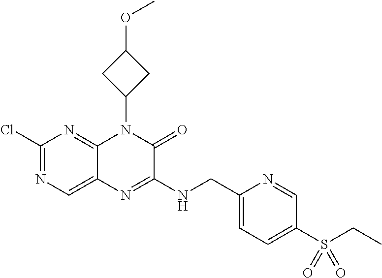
C1(Cl)=NC=C2C(=N1)N(C1CC(OC)C1)C(=O)C(NCC1=CC=C(S(CC)(=O)=O)C=N1)=N2
